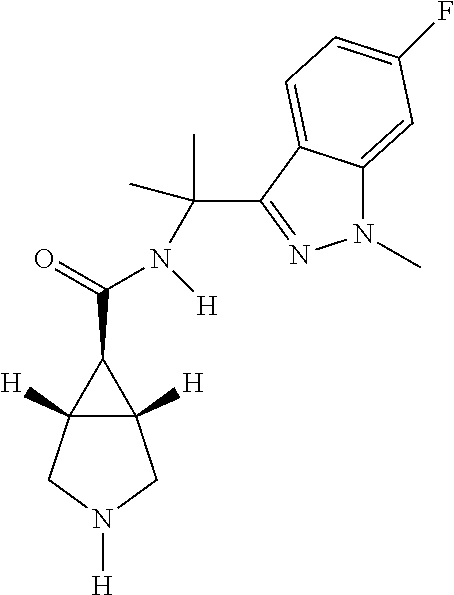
O=C(C1C2([H])C1([H])CN([H])C2)N([H])C(C1=NN(C)C2=CC(F)=CC=C21)(C)C
